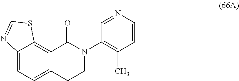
C12=CC=C3C(=C1SC=N2)C(=O)N(C1=C(C)C=CN=C1)CC3
